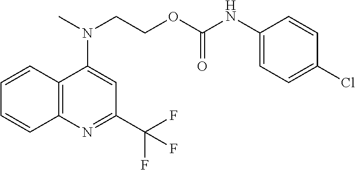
C12=C(N=C(C(F)(F)F)C=C1N(C)CCOC(NC1=CC=C(Cl)C=C1)=O)C=CC=C2
